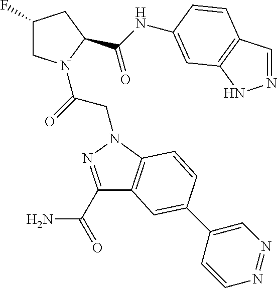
C1(C(=O)N)=NN(CC(=O)N2CC(F)CC2C(NC2=CC3=C(C=NN3)C=C2)=O)C2=C1C=C(C1=CN=NC=C1)C=C2
